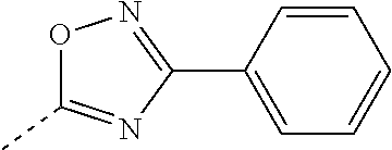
C1=CC(C2=NOC(C)=N2)=CC=C1
